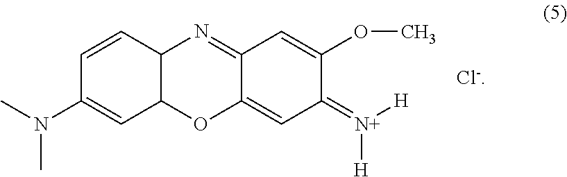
C1=CC2C(C=C1N(C)C)OC1=CC(=[N+]([H])[H])C(OC)=CC1=N2
